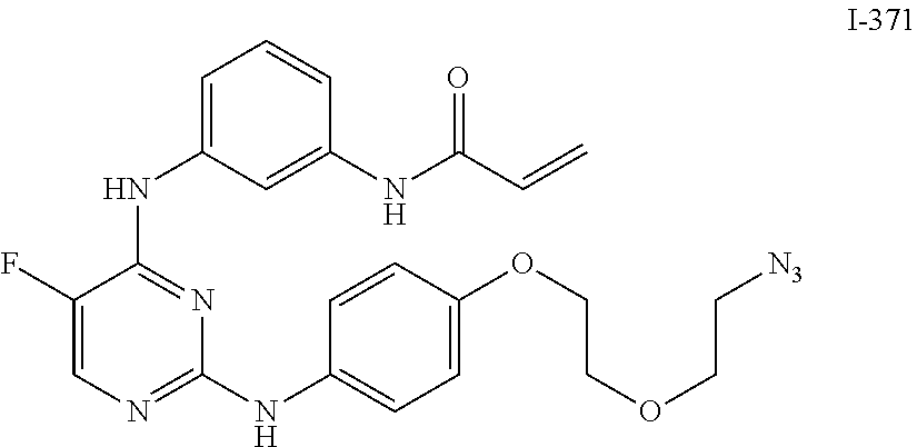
C1=C(NC2=NC(NC3=CC=C(OCCOCC[N3])C=C3)=NC=C2F)C=C(NC(C=C)=O)C=C1
